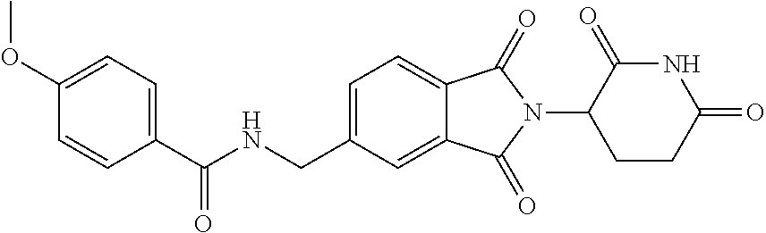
N1C(=O)C(N2C(=O)C3=CC=C(CNC(=O)C4=CC=C(OC)C=C4)C=C3C2=O)CCC1=O
